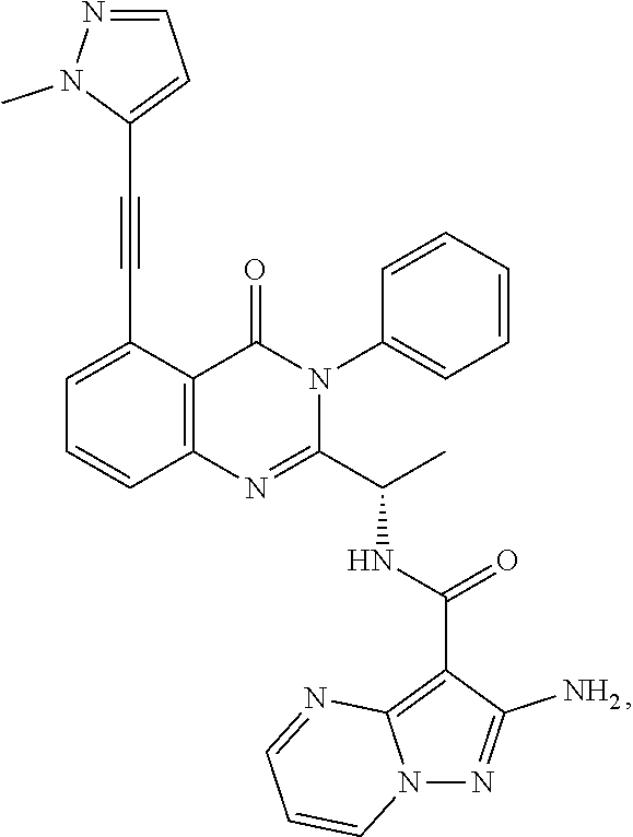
C1=C(C#CC2=CC=NN2C)C2=C(C=C1)N=C(C(C)NC(=O)C1=C3N(N=C1N)C=CC=N3)N(C1=CC=CC=C1)C2=O
